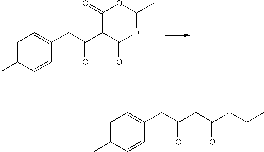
C1=C(C)C=CC(CC(C2C(=O)OC(C)(C)OC2=O)=O)=C1.C1=C(C)C=CC(CC(CC(OCC)=O)=O)=C1
